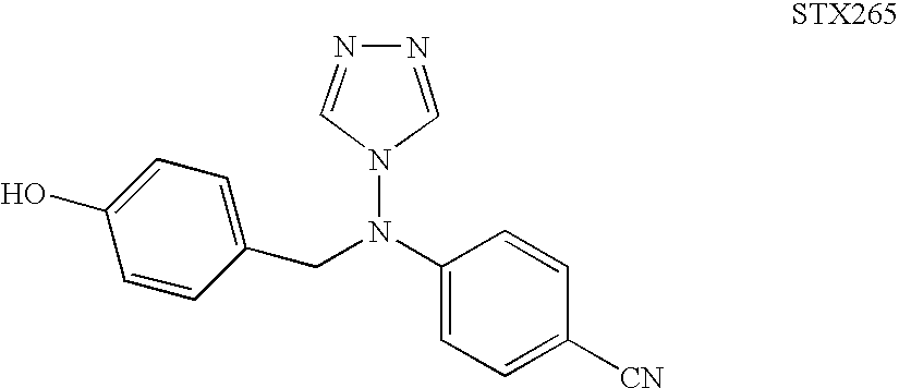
C1(N(N2C=NN=C2)CC2=CC=C(O)C=C2)=CC=C([CN])C=C1
